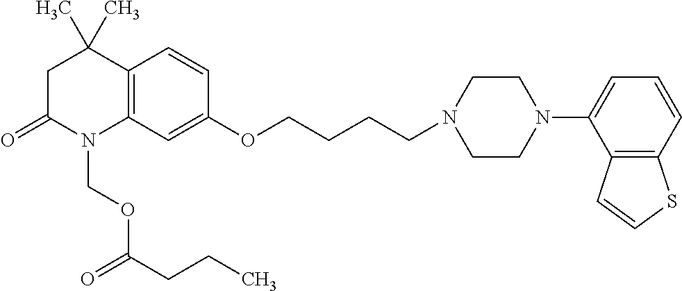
C1C(=O)N(COC(CCC)=O)C2=C(C1(C)C)C=CC(OCCCCN1CCN(C3=CC=CC4=C3C=CS4)CC1)=C2
